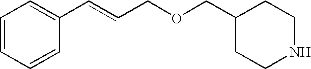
C1(COCC=CC2=CC=CC=C2)CCNCC1
